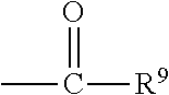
CC([R9])=O
